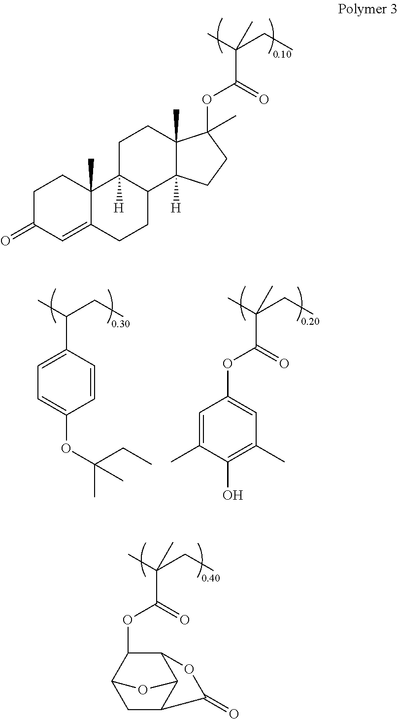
C1C(=O)C=C2C(C)(C1)C1([H])C(CC2)C2([H])C(C)(CC1)C(OC(=O)C(CC)(C)C)(C)CC2.O(C(C(C)(CC)C)=O)C1C2C3C(CC1O3)C(=O)O2.C(C)(CC)C1=CC=C(OC(C)(CC)C)C=C1.O(C(C(C)(CC)C)=O)C1=CC(C)=C(O)C(C)=C1
